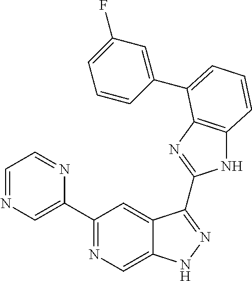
C1(C2=NC=C3C(=C2)C(C2=NC4=C(N2)C=CC=C4C2=CC(F)=CC=C2)=NN3)=CN=CC=N1
